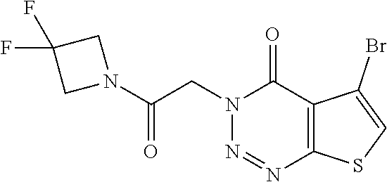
N1=NC2=C(C(=O)N1CC(N1CC(F)(F)C1)=O)C(Br)=CS2
